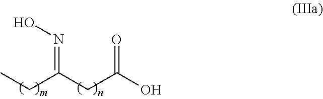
CCC(CC(O)=O)=NO
